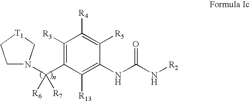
C1([R3])=C(C([R6])([R7])N2CC[T1]C2)C([R13])=C(NC(N[R2])=O)C([R5])=C1[R4]
